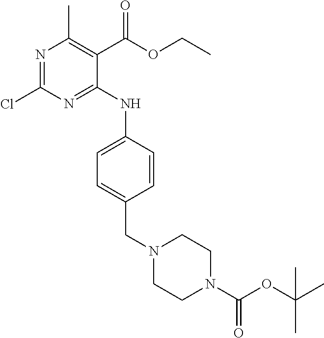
ClC1=NC(C)=C(C(OCC)=O)C(NC2=CC=C(CN3CCN(C(OC(C)(C)C)=O)CC3)C=C2)=N1
